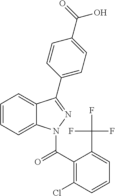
C1=CC=C2C(=C1)C(C1=CC=C(C(=O)O)C=C1)=NN2C(C1=C(Cl)C=CC=C1C(F)(F)F)=O
